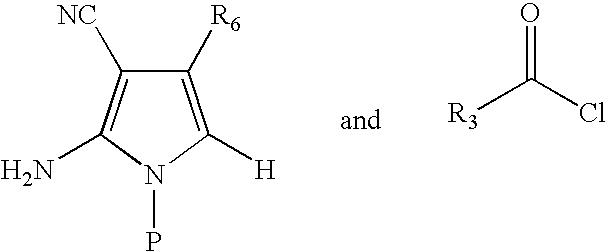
[R3]C(Cl)=O.C1([R6])=C([H])N(P)C(N)=C1[NC]
